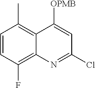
C1=CC(F)=C2C(=C1C)C([OPMB])=CC(Cl)=N2
